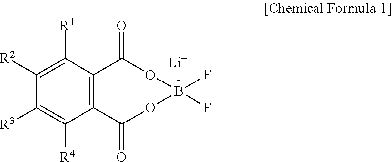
C12=C(C([R1])=C([R2])C([R3])=C1[R4])C(=O)OB(F)(F)OC2=O.[Li]
